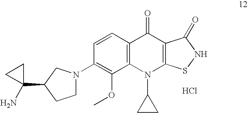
C12=C(C=CC(N3CCC(C4(N)CC4)C3)=C1OC)C(=O)C1=C(N2C2CC2)SNC1=O.Cl
